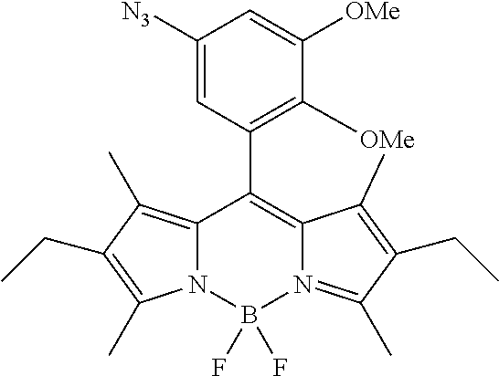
C12=C(C)C(CC)=C(C)N1B(F)(F)N1=C(C)C(CC)=C3C1=C2C1=C(C([OMe])=CC([N3])=C1)[OMe]3
